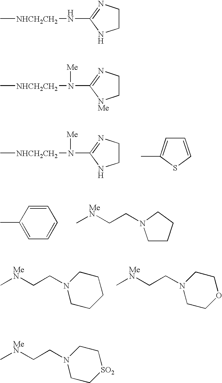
C[NHCH2CH2]N(C1=NCCN1)[Me].C1=CSC(C)=C1.C1=CC=CC(C)=C1.C1CCCN1CC[MeN]C.N1(CC[MeN]C)CCCCC1.N1(CC[MeN]C)CCOCC1.C[NHCH2CH2]NC1=NCCN1.C[NHCH2CH2]N(C1=NCC[NMe]1)[Me].N1(CC[MeN]C)CC[SO2]CC1
